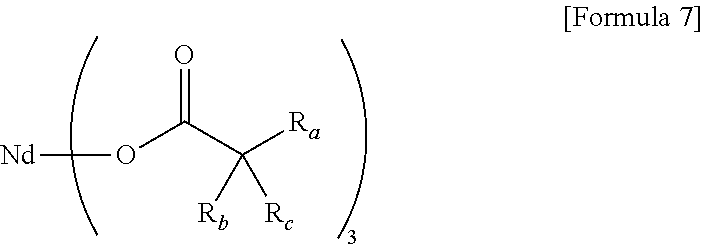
[Nd]OC(C([Ra])([Rb])[Rc])=O
